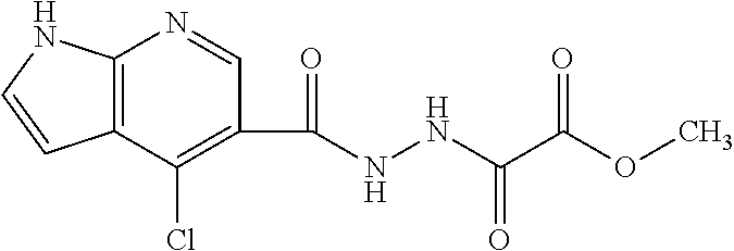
C12=C(C(Cl)=C(C(NNC(C(OC)=O)=O)=O)C=N1)C=CN2
